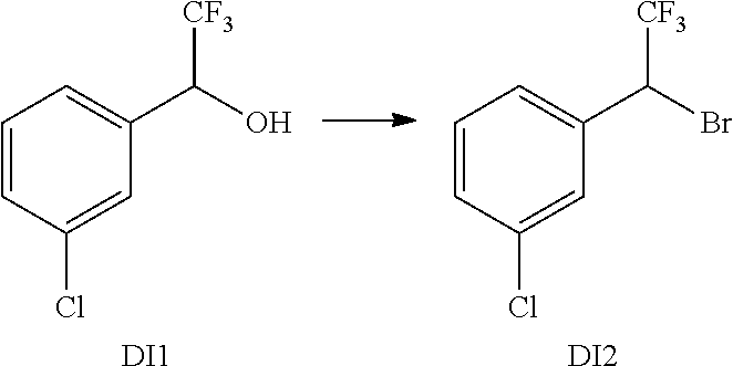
C1=CC(Cl)=CC(C(O)[CF3])=C1.[DI1].C1=CC(Cl)=CC(C(Br)[CF3])=C1.[DI2]
